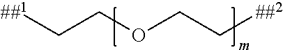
[##1]CCOCC[##2]
